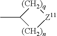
[(CH2)n]1C(C)[(CH2)q][Z11]1
